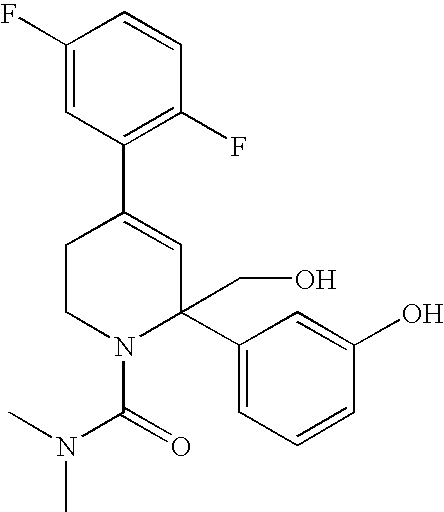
C1(F)=CC(C2=CC(CO)(C3=CC=CC(O)=C3)N(C(=O)N(C)C)CC2)=C(F)C=C1
